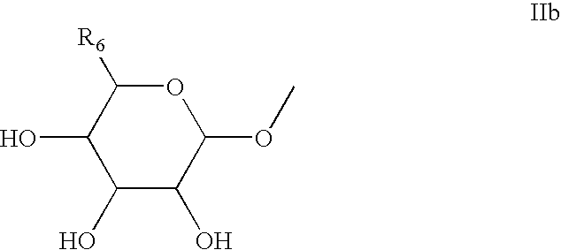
C1(O)C(O)C(OC)OC([R6])C1O
